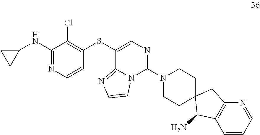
C1(SC2=C(Cl)C(NC3CC3)=NC=C2)=CN=C(N2CCC3(CC2)C(N)C2=C(C3)N=CC=C2)N2C1=NC=C2
